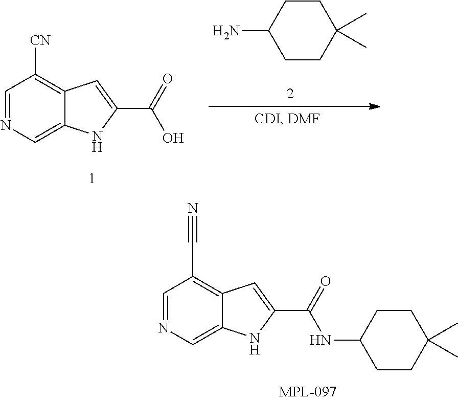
C1=NC=C2C(=C1[CN])C=C(C(=O)O)N2.NC1CCC(C)(C)CC1.C1=NC=C2C(=C1C#N)C=C(C(=O)NC1CCC(C)(C)CC1)N2
